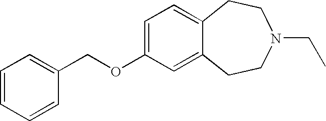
C1=CC=CC(COC2=CC=C3C(=C2)CCN(CC)CC3)=C1
